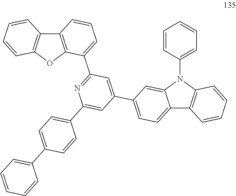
C12=C(OC3=C1C=CC=C3)C(C1=NC(C3=CC=C(C4=CC=CC=C4)C=C3)=CC(C3=CC=C4C(=C3)N(C3=CC=CC=C3)C3=C4C=CC=C3)=C1)=CC=C2
